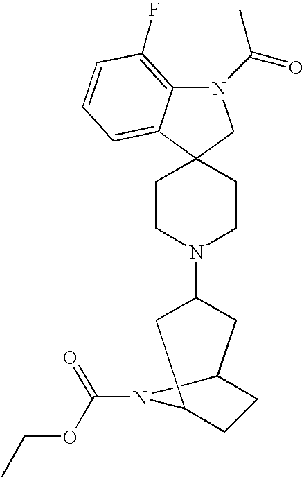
N1(C(=O)C)C2=C(F)C=CC=C2C2(C1)CCN(C1CC3CCC(C1)N3C(=O)OCC)CC2
